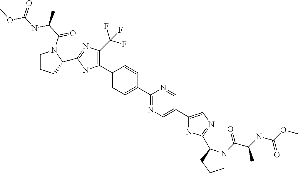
C1(C2=C(C(F)(F)F)N=C(C3CCCN3C(C(C)NC(OC)=O)=O)N2)=CC=C(C2=NC=C(C3=CN=C(C4N(C(C(NC(OC)=O)C)=O)CCC4)N3)C=N2)C=C1
